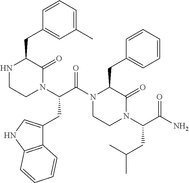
N1CCN(C(C(N2C(CC3=CC=CC=C3)C(=O)N(C(C(N)=O)CC(C)C)CC2)=O)CC2=CNC3=C2C=CC=C3)C(=O)C1CC1=CC(C)=CC=C1
